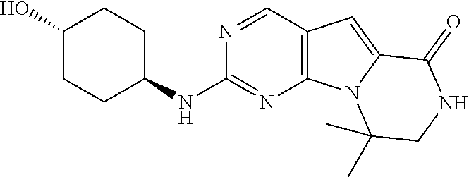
OC1CCC(NC2=NC3=C(C=N2)C=C2N3C(C)(C)CNC2=O)CC1
